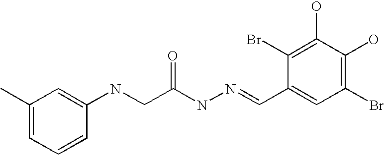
C1(C)=CC=CC(NCC(NN=CC2=CC(Br)=C(O)C(O)=C2Br)=O)=C1
